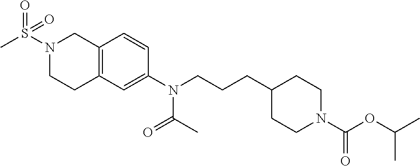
O=S(N1CCC2=C(C1)C=CC(N(CCCC1CCN(C(OC(C)C)=O)CC1)C(C)=O)=C2)(C)=O
